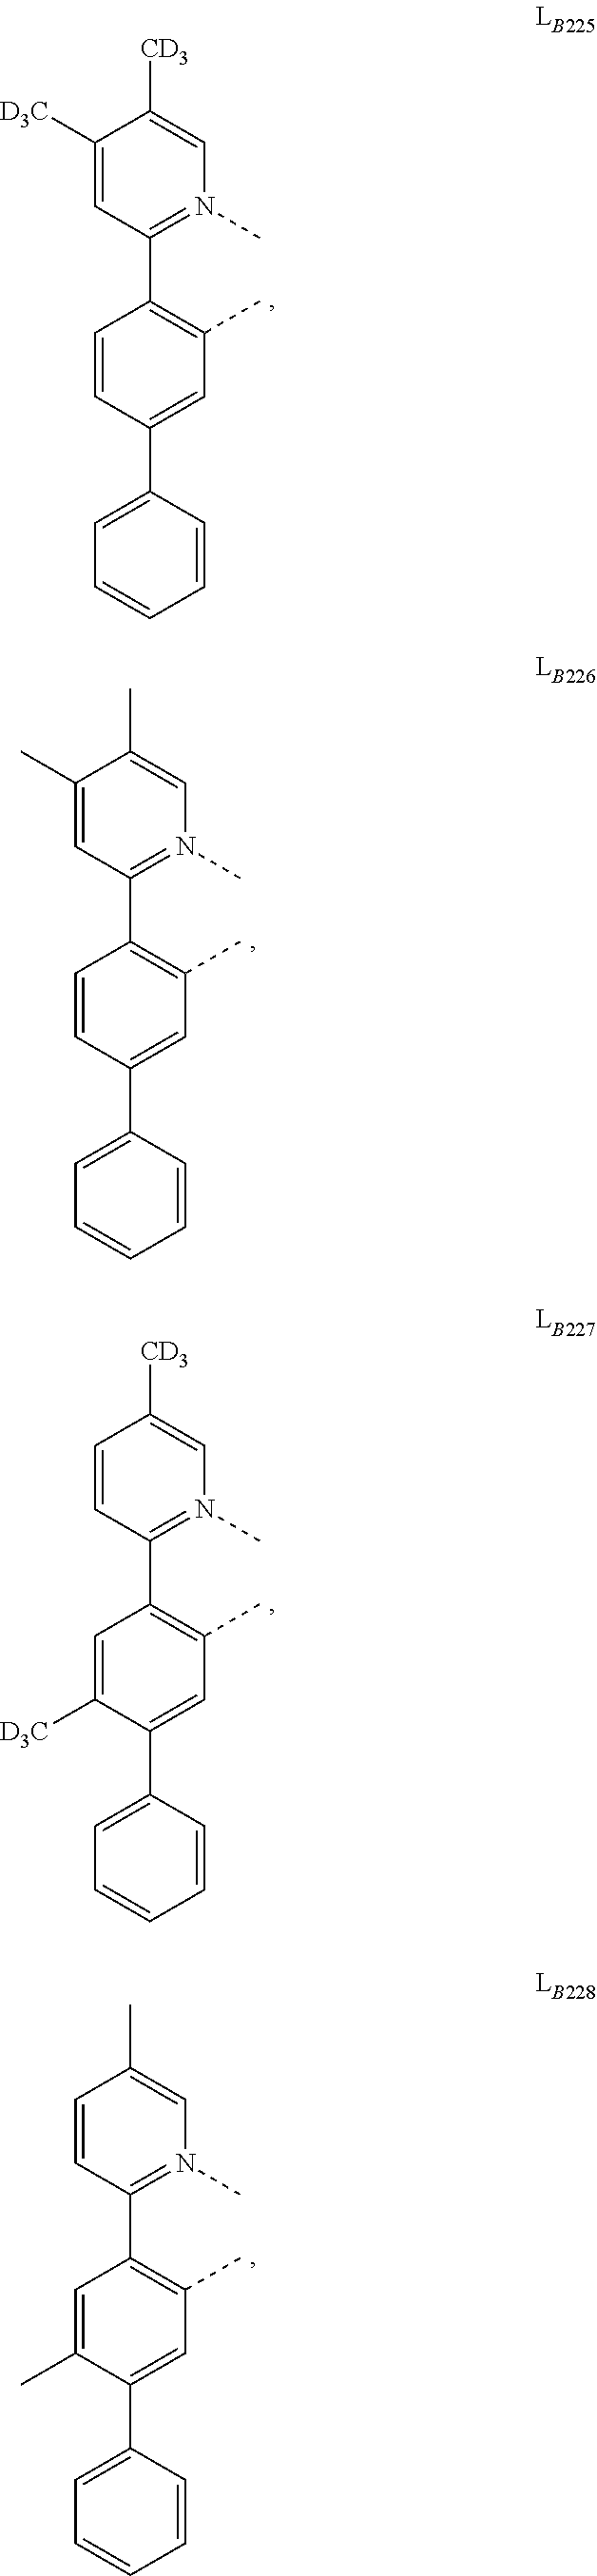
C1([D3C])=CC(C2=C(C)C=C(C3=CC=CC=C3)C=C2)=N(C)C=C1[CD3].C1(C)=CC(C2=C(C)C=C(C3=CC=CC=C3)C=C2)=N(C)C=C1C.C1=CC(C2=C(C)C=C(C3=CC=CC=C3)C([D3C])=C2)=N(C)C=C1[CD3].C1=CC(C2=C(C)C=C(C3=CC=CC=C3)C(C)=C2)=N(C)C=C1C
